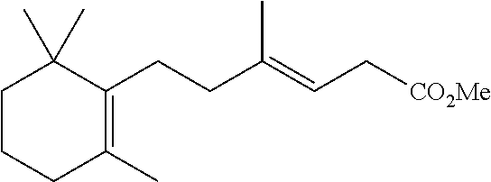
C1CCC(C)=C(CCC(=CC[CO2Me])C)C1(C)C
